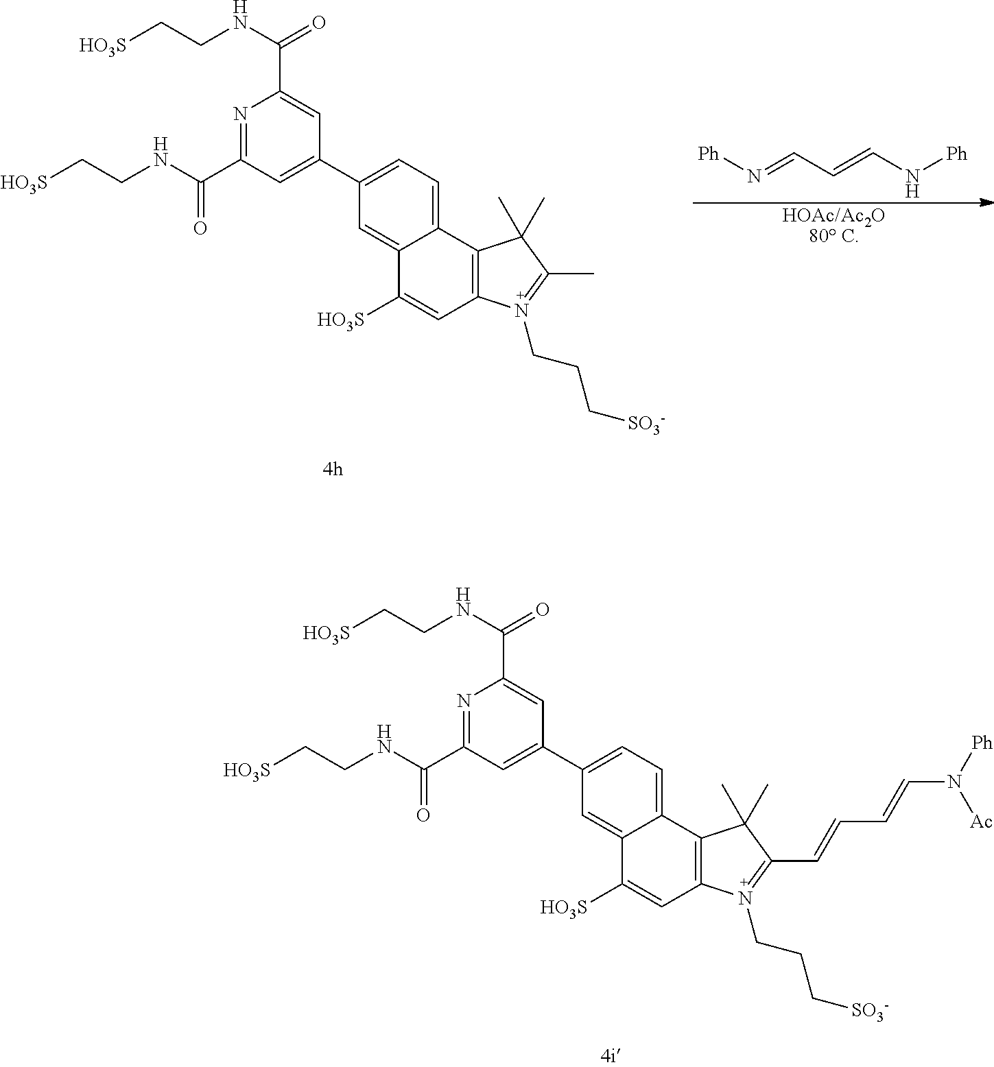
N1=C(C(=O)NCC[HO3S])C=C(C2=CC=C3C(=C2)C([HO3S])=CC2=C3C(C)(C)C(C=CC=CN([Ph])[Ac])=N2CCC[SO3-])C=C1C(NCC[HO3S])=O.[HOAc/Ac2O80 C].N1=C(C(=O)NCC[HO3S])C=C(C2=CC=C3C(=C2)C([HO3S])=CC2=C3C(C)(C)C(C)=N2CCC[SO3-])C=C1C(NCC[HO3S])=O.[Ph]N=CC=CN[Ph]
